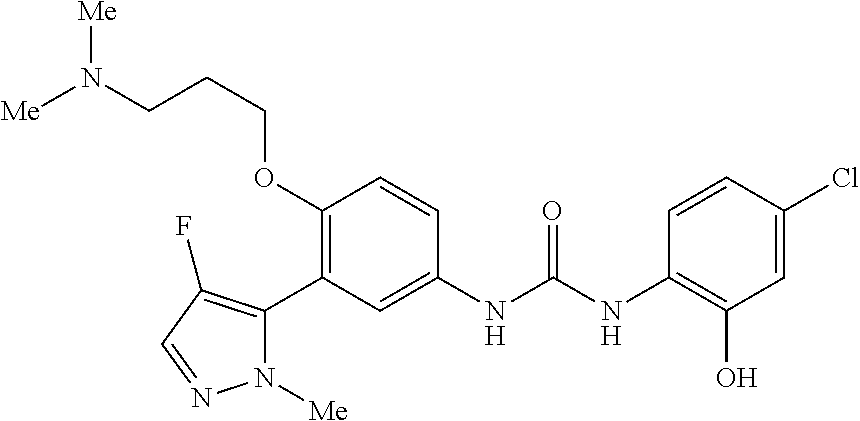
C1(OCCCN([Me])[Me])=C(C2=C(F)C=NN2[Me])C=C(NC(=O)NC2=C(O)C=C(Cl)C=C2)C=C1
